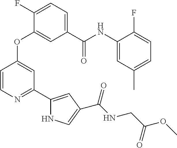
C1(C(NC2=CC(C)=CC=C2F)=O)=CC=C(F)C(OC2=CC(C3=CC(C(NCC(OC)=O)=O)=CN3)=NC=C2)=C1
